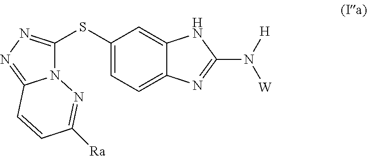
C1(SC2=NN=C3N2N=C([Ra])C=C3)=CC=C2C(=C1)NC(N([W])[H])=N2
